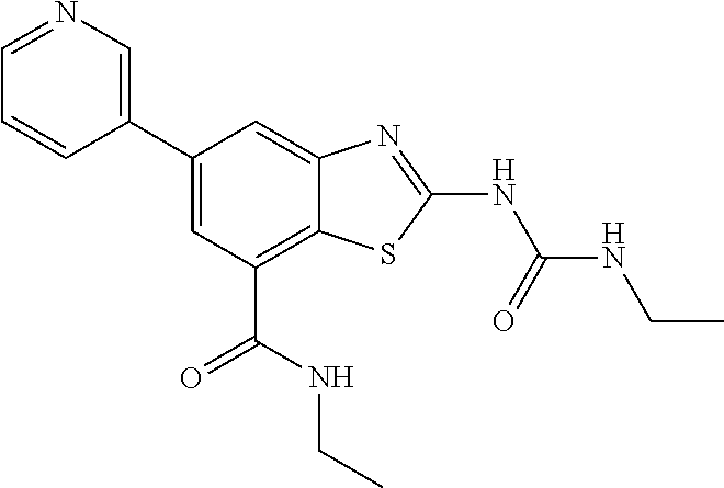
C1(C2=CN=CC=C2)=CC(C(=O)NCC)=C2C(=C1)N=C(NC(NCC)=O)S2
